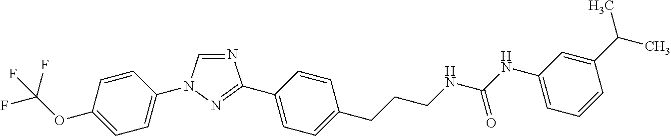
N1=CN(C2=CC=C(OC(F)(F)F)C=C2)N=C1C1=CC=C(CCCNC(NC2=CC=CC(C(C)C)=C2)=O)C=C1
